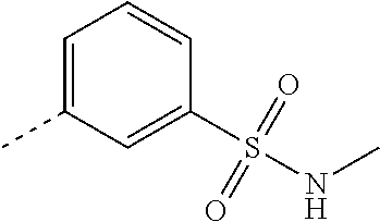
C1=C(C)C=C(S(=O)(=O)NC)C=C1
